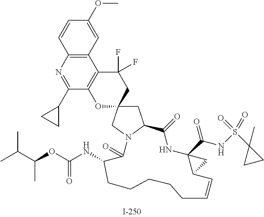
C1=CC2=C(C=C1OC)C1=C(C(C3CC3)=N2)OC2(CC1(F)F)CC1N(C2)C(=O)C(NC(=O)OC(C)C(C)C)CCCCCC=CC2C(C(NS(C3(C)CC3)(=O)=O)=O)(NC1=O)C2
